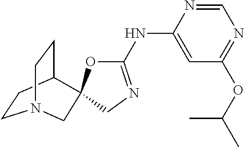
C1CC2CCN1CC21OC(NC2=CC(OC(C)C)=NC=N2)=NC1
